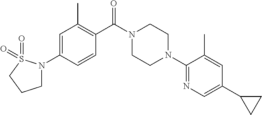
C1(N2CCN(C(C3=C(C)C=C(N4CCCS4(=O)=O)C=C3)=O)CC2)=NC=C(C2CC2)C=C1C
